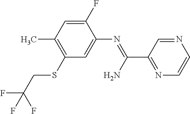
C1(SCC(F)(F)F)=C(C)C=C(F)C(N=C(N)C2=NC=CN=C2)=C1
